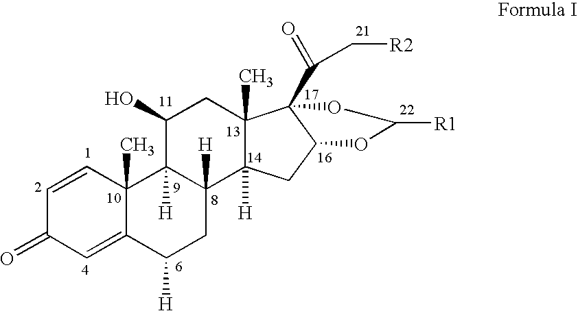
C1=CC2(C)C(=CC1=O)C([H])CC1([H])C2([H])C(O)CC2(C)C1([H])CC1C2(C(=O)C[R2])OC([R1])O1
